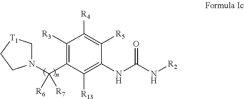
C1([R3])=C(C([R6])([R7])N2C[T1]CC2)C([R13])=C(NC(N[R2])=O)C([R5])=C1[R4]
